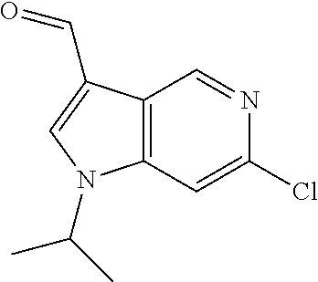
C12=C(C=C(Cl)N=C1)N(C(C)C)C=C2C=O
